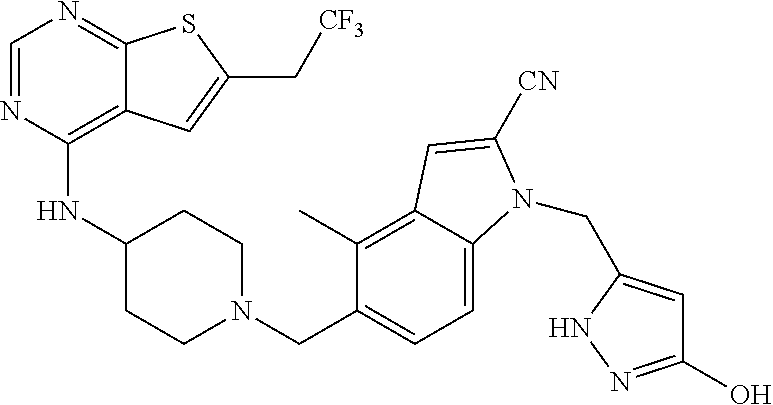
C1=NC(NC2CCN(CC3=CC=C4C(=C3C)C=C([CN])N4CC3=CC(O)=NN3)CC2)=C2C(=N1)SC(C[CF3])=C2
